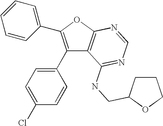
C1(C2=CC=C(Cl)C=C2)=C(C2=CC=CC=C2)OC2=C1C(NCC1CCCO1)=NC=N2
